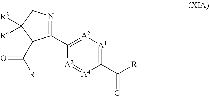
C1(C([R])=[G])=[A1][A2]=C(C2=NCC([R3])([R4])C2C([R])=O)[A3]=[A4]1
